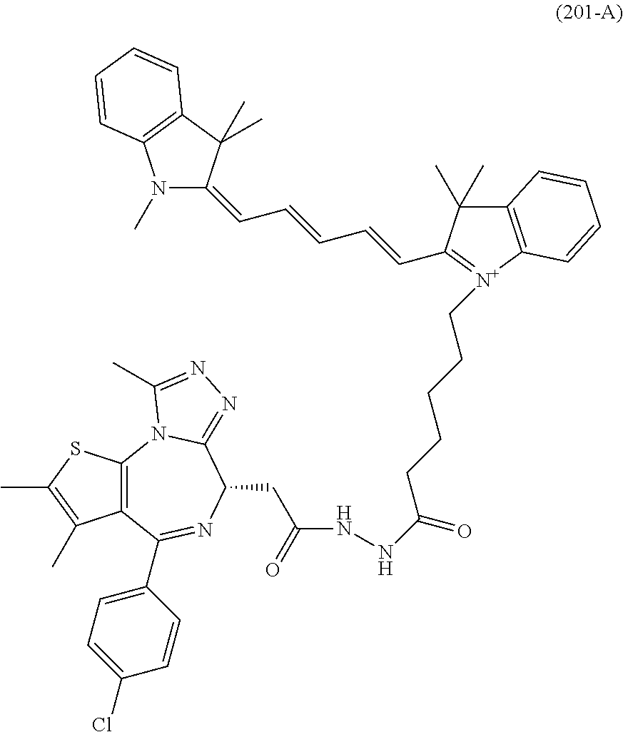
C12=C(C(C)=C(C)S1)C(C1=CC=C(Cl)C=C1)=NC(CC(=O)NNC(=O)CCCCC[N+]1=C(C=CC=CC=C3N(C)C4=C(C3(C)C)C=CC=C4)C(C)(C)C3=C1C=CC=C3)C1=NN=C(C)N21
